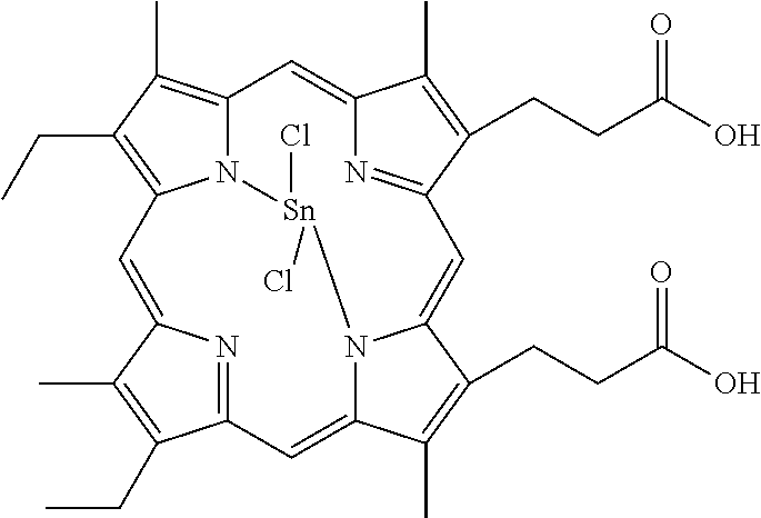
C12=C(C)C(CC)=C3N1[Sn](Cl)(Cl)N1C(=CC4=NC(=C3)C(C)=C4CC)C(C)=C(CCC(O)=O)C1=CC1=NC(=C2)C(C)=C1CCC(O)=O
